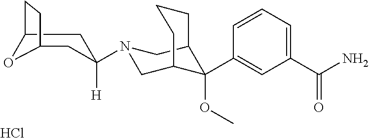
C1(C(N)=O)=CC=CC(C2(OC)C3CN(C4([H])CC5CCC(C4)O5)CC2CCC3)=C1.Cl
